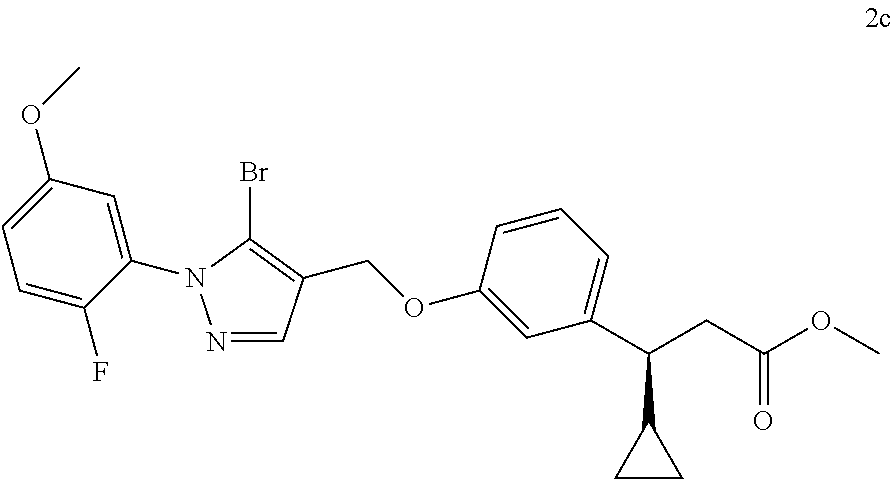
C1(OCC2=C(Br)N(C3=CC(OC)=CC=C3F)N=C2)=CC(C(CC(OC)=O)C2CC2)=CC=C1
